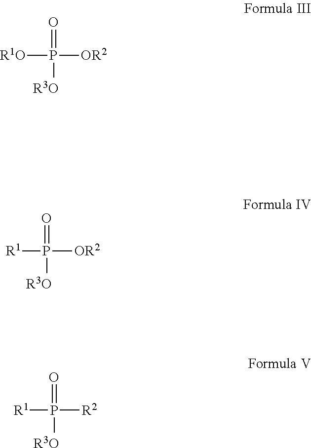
P([OR2])([R1O])(=O)[R3O].P([OR2])([R1])(=O)[R3O].P([R2])([R1])(=O)[R3O]
